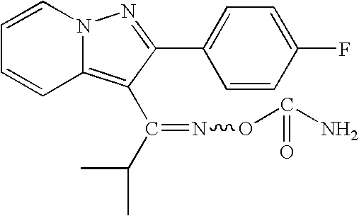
C1=CN2C(=C(C(C(C)C)=NOC(N)=O)C(C3=CC=C(F)C=C3)=N2)C=C1
